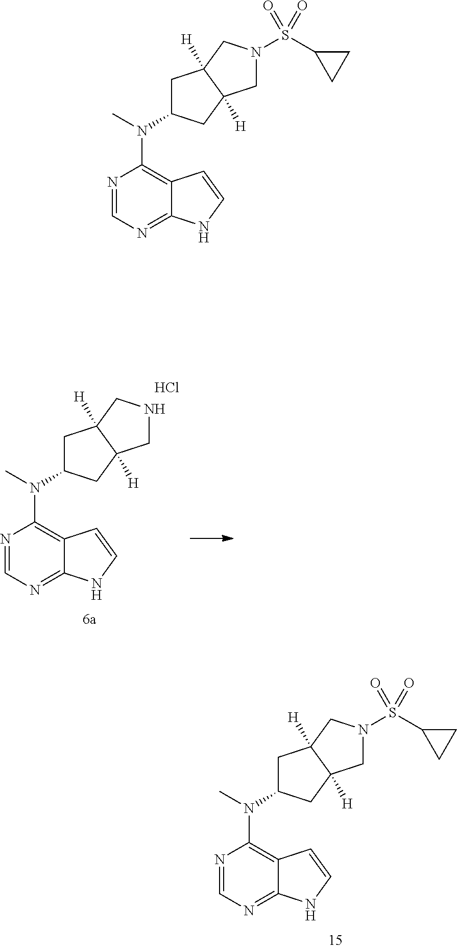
N1=CN=C2C(=C1N(C)C1CC3([H])C([H])(C1)CNC3)C=CN2.Cl.N1=CN=C2C(=C1N(C)C1CC3([H])C([H])(C1)CN(S(C1CC1)(=O)=O)C3)C=CN2.N1=CN=C2C(=C1N(C)C1CC3([H])C([H])(C1)CN(S(C1CC1)(=O)=O)C3)C=CN2
